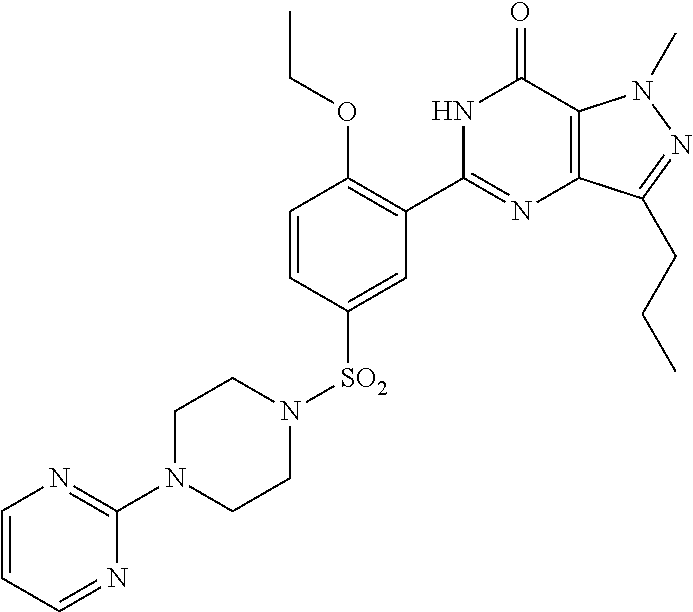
C1=CC([SO2]N2CCN(C3=NC=CC=N3)CC2)=CC(C2=NC3=C(C(=O)N2)N(C)N=C3CCC)=C1OCC
